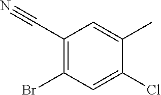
C1(C#N)=C(Br)C=C(Cl)C(C)=C1
